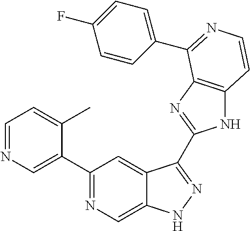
C1=NC=C(C2=NC=C3C(=C2)C(C2=NC4=C(N2)C=CN=C4C2=CC=C(F)C=C2)=NN3)C(C)=C1
